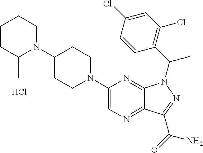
C1(N2CCC(N3CCCCC3C)CC2)=CN=C2C(=N1)N(C(C1=C(Cl)C=C(Cl)C=C1)C)N=C2C(=O)N.Cl
